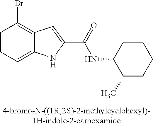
C12=CC=CC(Br)=C1C=C(C(=O)NC1C(C)CCCC1)N2
